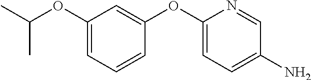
C1(OC2=CC(OC(C)C)=CC=C2)=CC=C(N)C=N1
